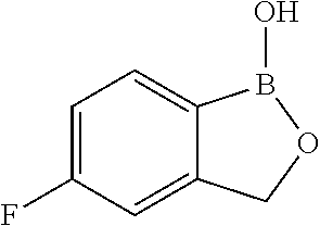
C12=CC=C(F)C=C1COB2O
